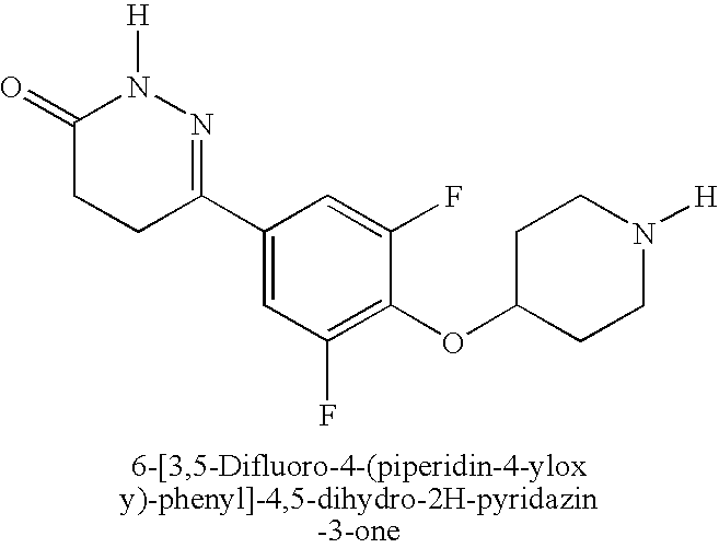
N1([H])C(=O)CCC(C2=CC(F)=C(OC3CCN([H])CC3)C(F)=C2)=N1
